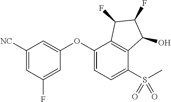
C1([NC])=CC(F)=CC(OC2=CC=C(S(=O)(C)=O)C3=C2C(F)C(F)C3O)=C1
